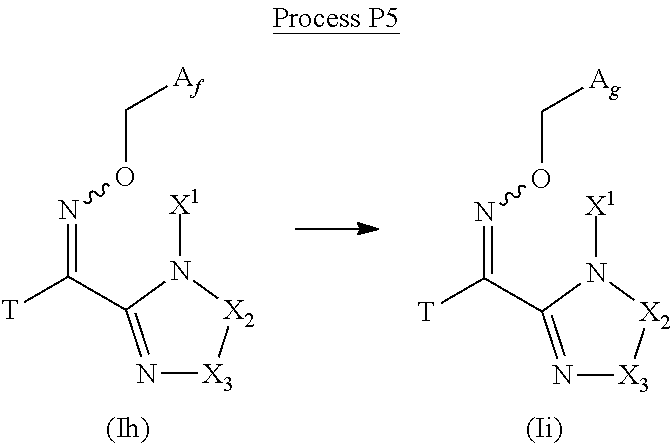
N(=C([T])C1=N[X3][X2]N1[X1])OC[Ag].N(=C([T])C1=N[X3][X2]N1[X1])OC[Af]
